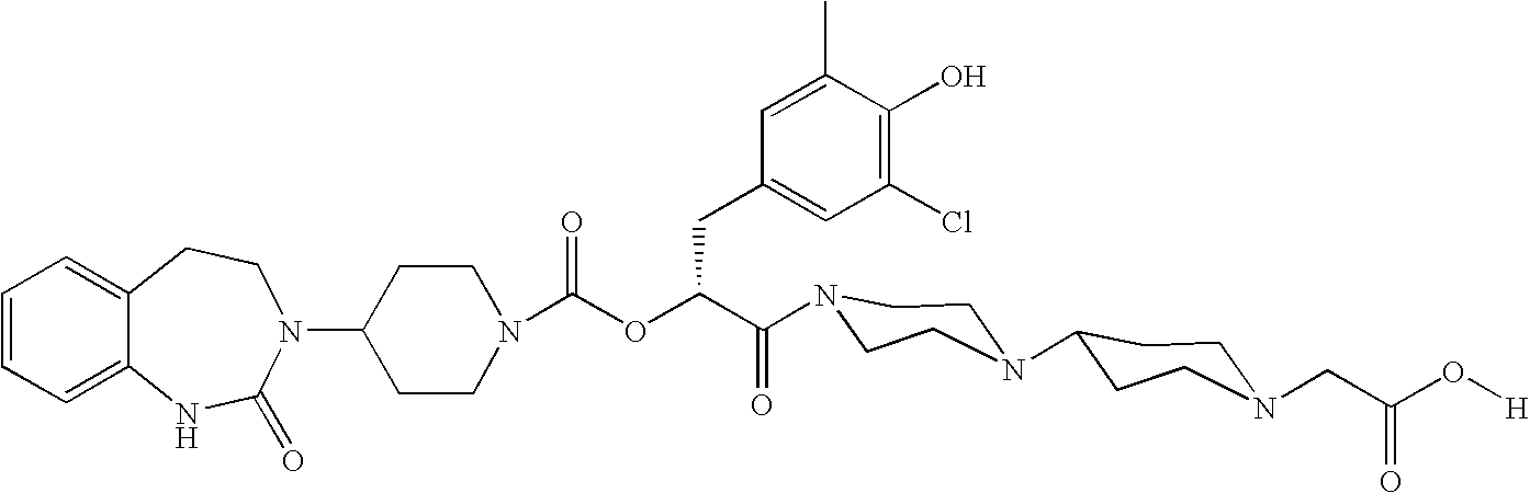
C1(N2C(=O)NC3=CC=CC=C3CC2)CCN(C(OC(C(=O)N2CCN(C3CCN(CC(O[H])=O)CC3)CC2)CC2=CC(Cl)=C(O)C(C)=C2)=O)CC1
